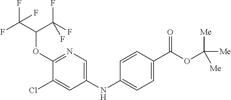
FC(C(C(F)(F)F)OC1=NC=C(NC2=CC=C(C(OC([Me])([Me])[Me])=O)C=C2)C=C1Cl)(F)F
